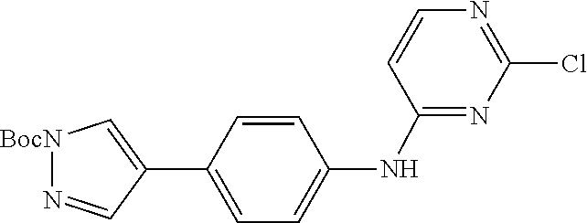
C1(NC2=CC=C(C3=C[BocN]N=C3)C=C2)=NC(Cl)=NC=C1
